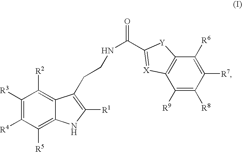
C1([R3])=C([R4])C([R5])=C2C(=C1[R2])C(CCNC(=O)C1=[X]C3=C(C([R6])=C([R7])C([R8])=C3[R9])[Y]1)=C([R1])N2
